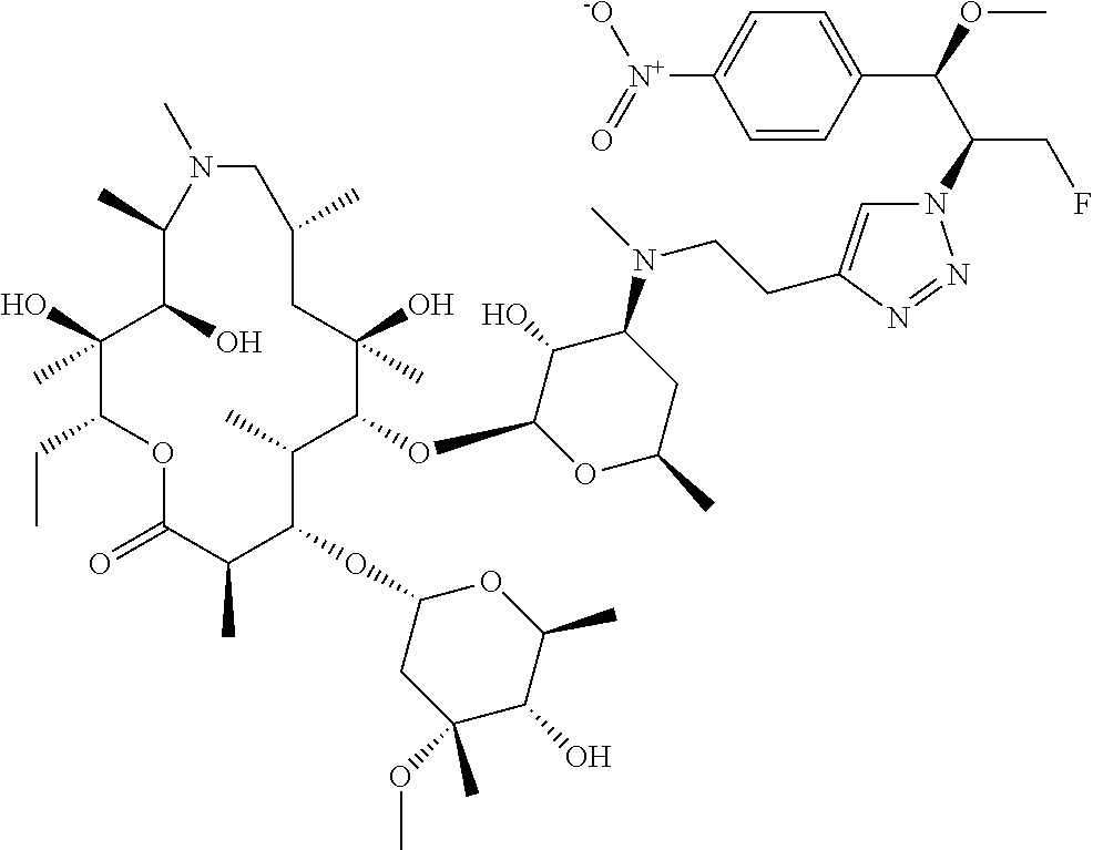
C1(O)(C)C(CC)OC(=O)C(C)C(OC2CC(OC)(C)C(O)C(C)O2)C(C)C(OC2OC(C)CC(N(C)CCC3=CN(C(C(OC)C4=CC=C([N+](=O)[-O])C=C4)CF)N=N3)C2O)C(O)(C)CC(C)CN(C)C(C)C1O
